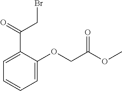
C1=CC=C(OCC(OC)=O)C(C(=O)CBr)=C1
